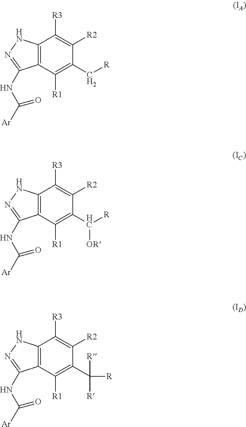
C12=C(C([R1])=C(C([R])([R])[R])C([R2])=C1[R3])C(NC([Ar])=O)=NN2.C12=C(C([R1])=C(C([R])[OR])C([R2])=C1[R3])C(NC([Ar])=O)=NN2.C12=C(C([R1])=C(C[R])C([R2])=C1[R3])C(NC([Ar])=O)=NN2
